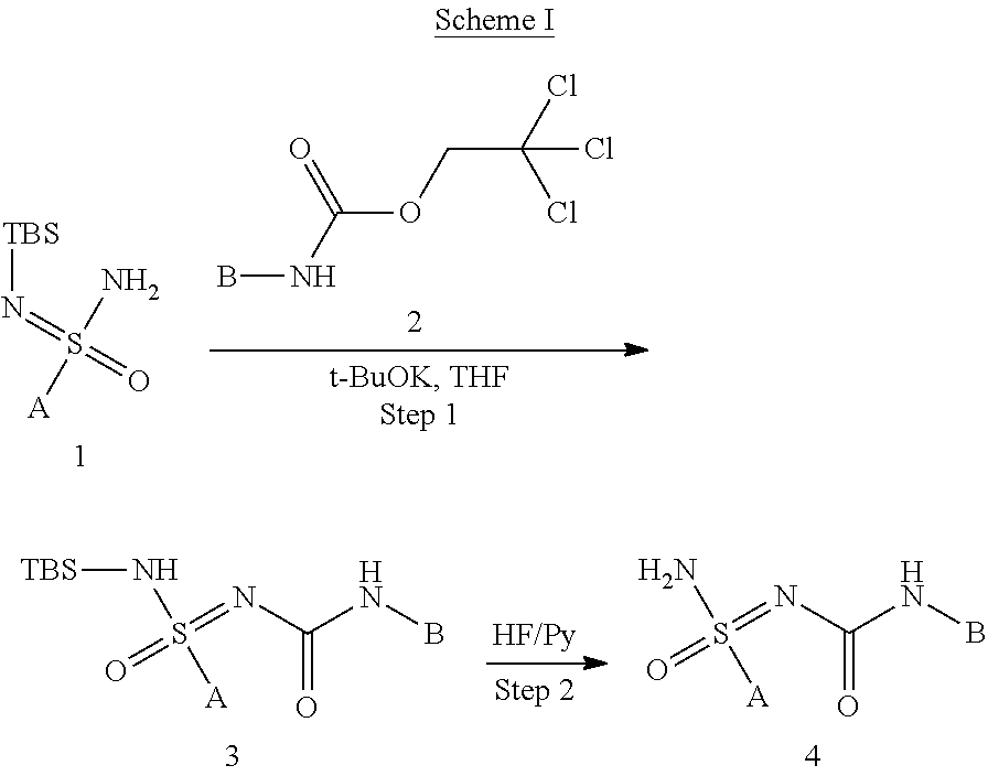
BNC(OCC(Cl)(Cl)Cl)=O.N(=S(=O)(N)[A])[TBS].O=S(=NC(NB)=O)(N[TBS])[A].O=S(=NC(NB)=O)(N)[A]
